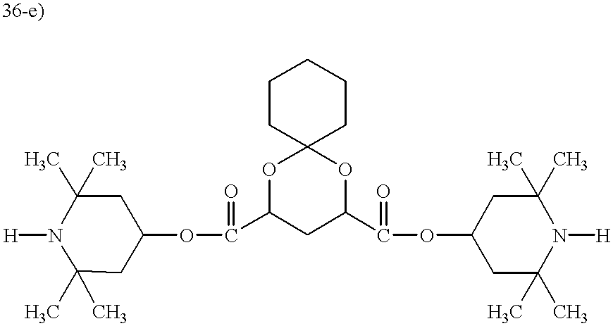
C1C(C)(C)N([H])C(C)(C)CC1OC(C1CC(C(OC2CC(C)(C)N([H])C(C)(C)C2)=O)OC2(O1)CCCCC2)=O
